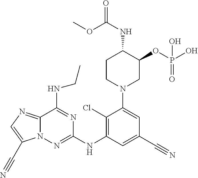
C1CN(C2=CC(C#N)=CC(NC3=NN4C(=NC=C4C#N)C(NCC)=N3)=C2Cl)CC(OP(O)(=O)O)C1NC(OC)=O
